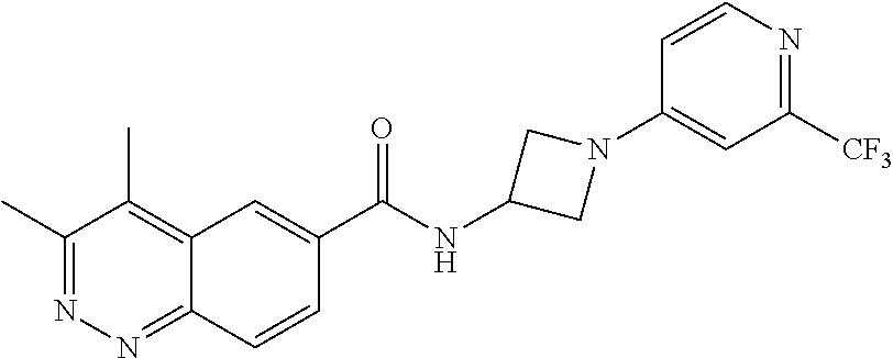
C1(C)=NN=C2C(=C1C)C=C(C(NC1CN(C3=CC([CF3])=NC=C3)C1)=O)C=C2
